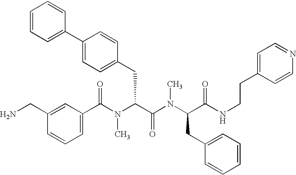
C1(C(N(C(C(=O)N(C)C(CC2=CC=CC=C2)C(=O)NCCC2=CC=NC=C2)CC2=CC=C(C3=CC=CC=C3)C=C2)C)=O)=CC=CC(CN)=C1
